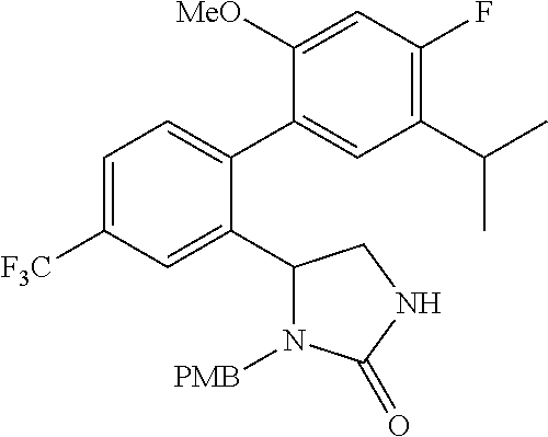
C1=C([F3C])C=C(C2N([PMB])C(=O)NC2)C(C2=CC(C(C)C)=C(F)C=C2[MeO])=C1
